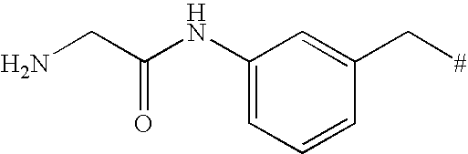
C1(NC(CN)=O)=CC=CC(C[#])=C1
